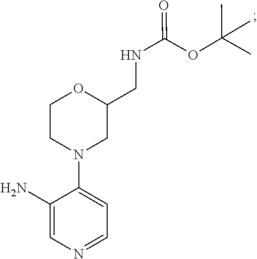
C1N(C2=CC=NC=C2N)CC(CNC(OC(C)(C)C)=O)OC1
